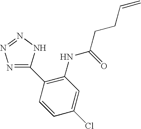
C1(C2=C(NC(CCC=C)=O)C=C(Cl)C=C2)=NN=NN1
